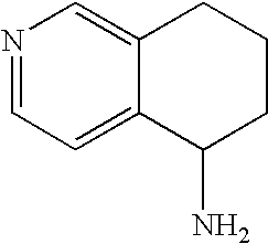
N1=CC=C2C(=C1)CCCC2N
